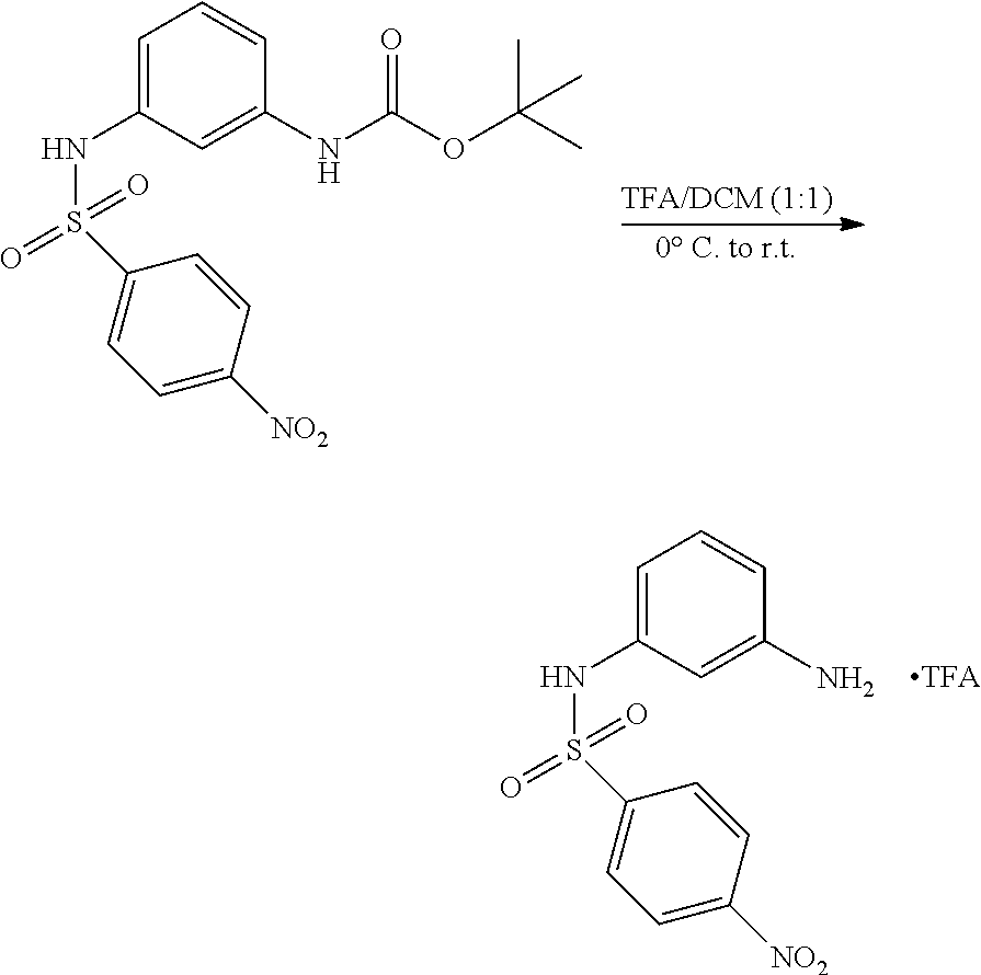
C1=C(NS(C2=CC=C([NO2])C=C2)(=O)=O)C=C(NC(OC(C)(C)C)=O)C=C1.C1=C(NS(C2=CC=C([NO2])C=C2)(=O)=O)C=C(N)C=C1
